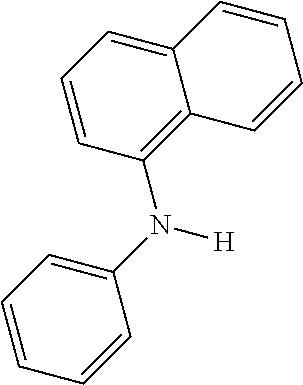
C12=CC=CC(N(C3=CC=CC=C3)[H])=C1C=CC=C2
